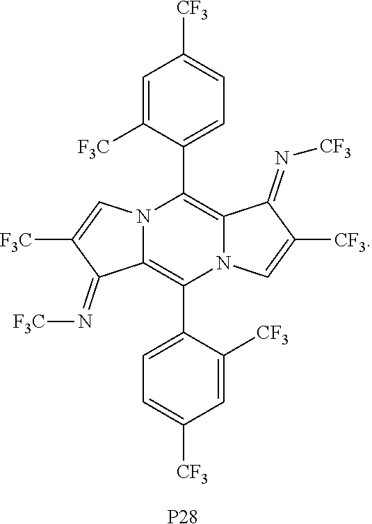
N12C(=C(C3=CC=C([CF3])C=C3[CF3])N3C(=C1C1=CC=C([CF3])C=C1[F3C])C(=N[CF3])C([CF3])=C3)C(=N[F3C])C([F3C])=C2.[P28]
